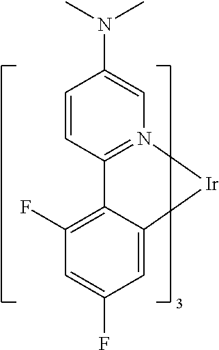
C12=N(C=C(N(C)C)C=C1)[Ir]C1=CC(F)=CC(F)=C21
